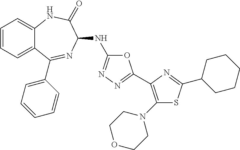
C1=CC=C2C(=C1)NC(=O)C(NC1=NN=C(C3=C(N4CCOCC4)SC(C4CCCCC4)=N3)O1)N=C2C1=CC=CC=C1
